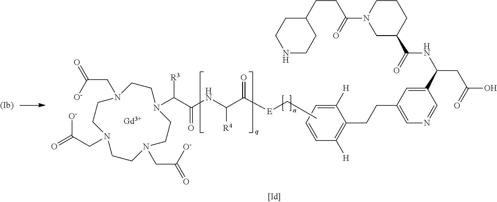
N1(CC(=O)[O-])CCN(CC(=O)[O-])CCN(CC(=O)[O-])CCN(C(C(NC(C([E]CC)=O)[R4])=O)[R3])CC1.[H]C1=CC=CC([H])=C1CCC1=CN=CC(C(CC(O)=O)NC(=O)C2CCCN(C(CCC3CCNCC3)=O)C2)=C1.[Gd]
